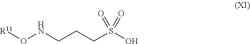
[R11]ONCCCS(O)(=O)=O
